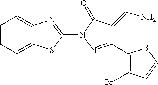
C1=CC=C2C(=C1)N=C(N1N=C(C3=C(Br)C=CS3)C(=CN)C1=O)S2
